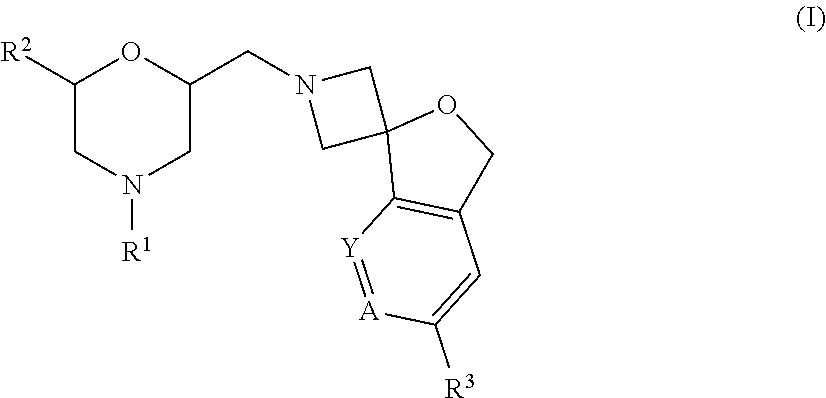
C1([R2])CN([R1])CC(CN2CC3(C2)C2=C(CO3)C=C([R3])[A]=[Y]2)O1
